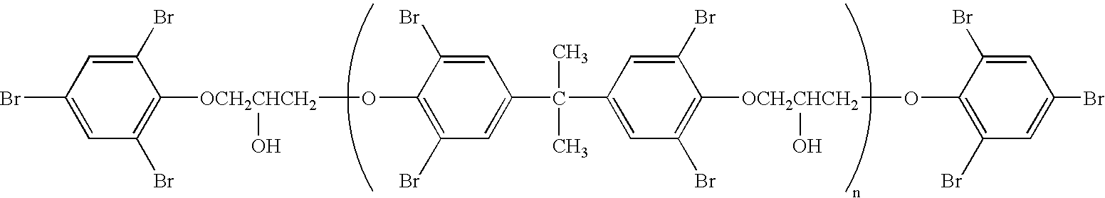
C1=C(Br)C(O[OCH2CHCH2](O)C2=C(Br)C=C(Br)C=C2Br)=C(Br)C=C1C(C)(C)C1=CC(Br)=C([OCH2CHCH2](O)OC2=C(Br)C=C(Br)C=C2Br)C(Br)=C1
